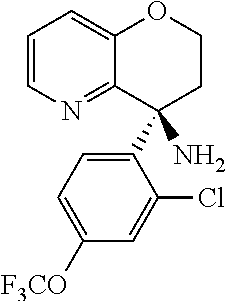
C1=CN=C2C(=C1)OCCC2(C1=CC=C([F3CO])C=C1Cl)N
